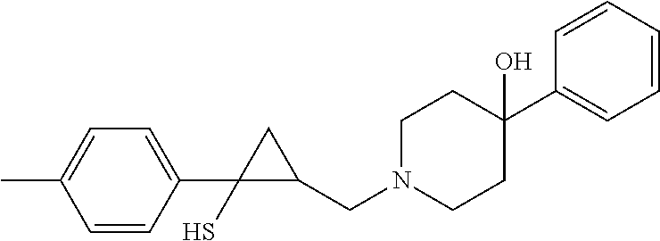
CC1=CC=C(C2(S)C(CN3CCC(C4=CC=CC=C4)(O)CC3)C2)C=C1
